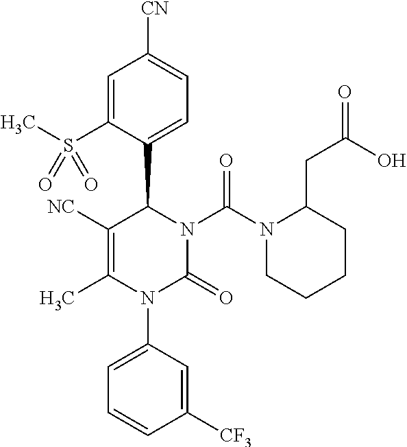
C1=C(S(C)(=O)=O)C(C2N(C(N3CCCCC3CC(=O)O)=O)C(=O)N(C3=CC=CC([CF3])=C3)C(C)=C2[NC])=CC=C1[CN]
